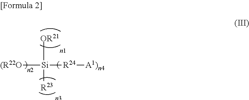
[OR21][Si]([R23])([R24][A1)n4])[(R22O]
